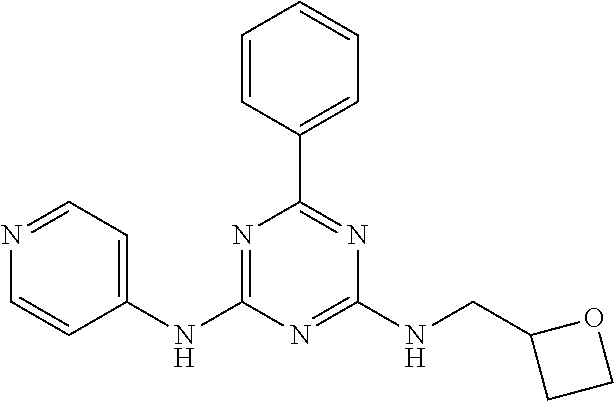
C1(NC2=NC(C3=CC=CC=C3)=NC(NCC3CCO3)=N2)=CC=NC=C1
